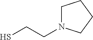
SCCN1CCCC1
